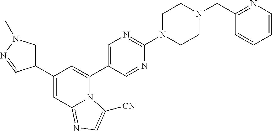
C1(C2=CN(C)N=C2)=CC2=NC=C([CN])N2C(C2=CN=C(N3CCN(CC4=NC=CC=C4)CC3)N=C2)=C1
